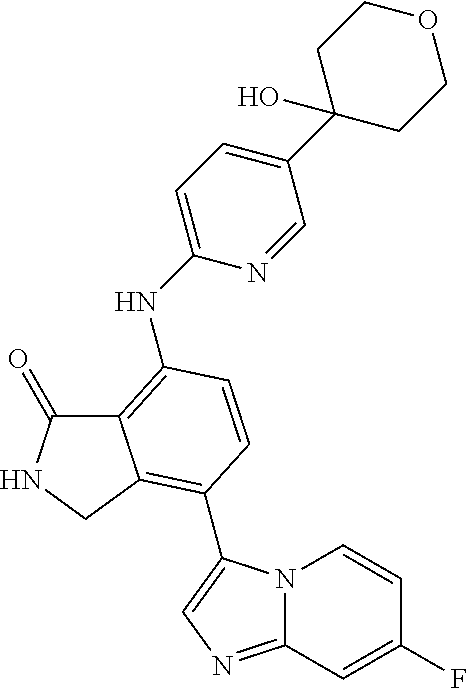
C12=C(NC3=CC=C(C4(O)CCOCC4)C=N3)C=CC(C3=CN=C4N3C=CC(F)=C4)=C1CNC2=O
